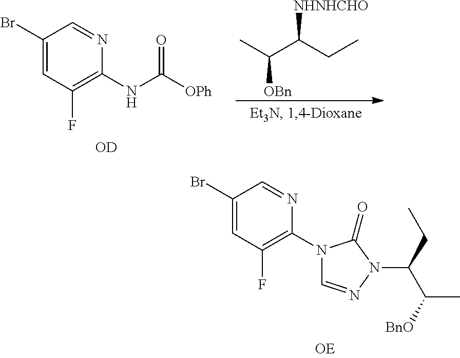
C1(Br)=CC(F)=C(NC([OPh])=O)N=C1.[OD].C(C(CC)[NHNHCHO])(C)[OBn].C1(Br)=CC(F)=C(N2C=NN(C(CC)C([BnO])C)C2=O)N=C1
